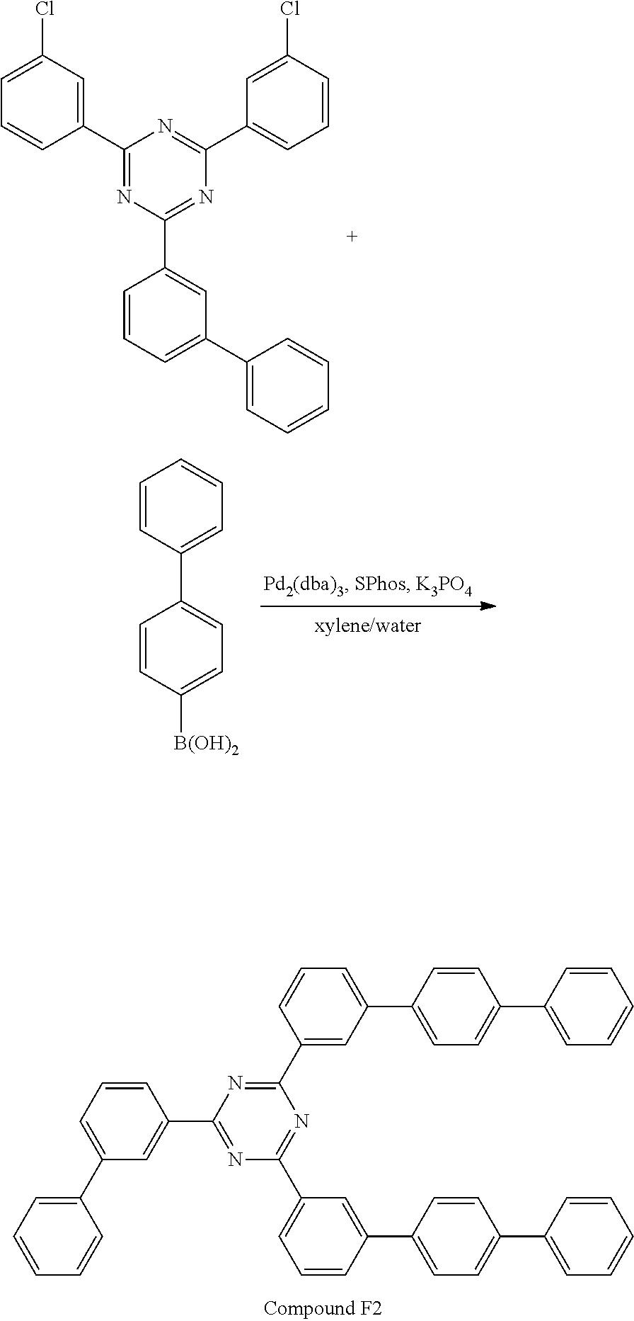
C1(C2=CC(Cl)=CC=C2)=NC(C2=CC(C3=CC=CC=C3)=CC=C2)=NC(C2=CC=CC(Cl)=C2)=N1.C1=CC(C2=CC=C([B(OH)2])C=C2)=CC=C1.C1(C2=NC(C3=CC(C4=CC=CC=C4)=CC=C3)=NC(C3=CC=CC(C4=CC=C(C5=CC=CC=C5)C=C4)=C3)=N2)=CC(C2=CC=C(C3=CC=CC=C3)C=C2)=CC=C1
